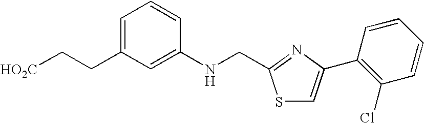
C1=C(CC[HO2C])C=C(NCC2=NC(C3=C(Cl)C=CC=C3)=CS2)C=C1
